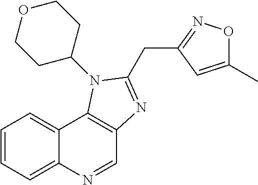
C1=NC2=CC=CC=C2C2=C1N=C(CC1=NOC(C)=C1)N2C1CCOCC1
